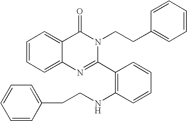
C1=CC(CCNC2=C(C3=NC4=CC=CC=C4C(=O)N3CCC3=CC=CC=C3)C=CC=C2)=CC=C1
